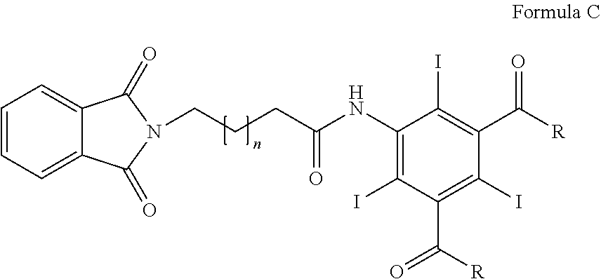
C(CCC(=O)NC1=C(I)C(C([R])=O)=C(I)C(C([R])=O)=C1I)N1C(=O)C2=CC=CC=C2C1=O
